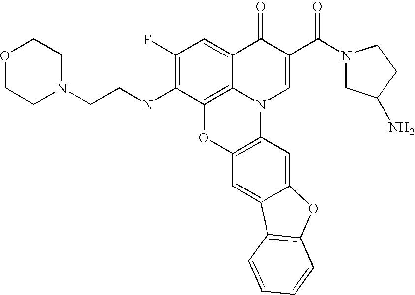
C12=C3C(=CC(F)=C1NCCN1CCOCC1)C(=O)C(C(=O)N1CC(N)CC1)=CN3C1=C(O2)C=C2C(=C1)OC1=C2C=CC=C1
